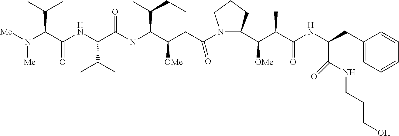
[Me]N(C(C(NC(C(N(C(C(CC(=O)N1C(C([OMe])C(C)C(=O)NC(C(NCCCO)=O)CC2=CC=CC=C2)CCC1)[OMe])C(C)CC)C)=O)C(C)C)=O)C(C)C)[Me]
